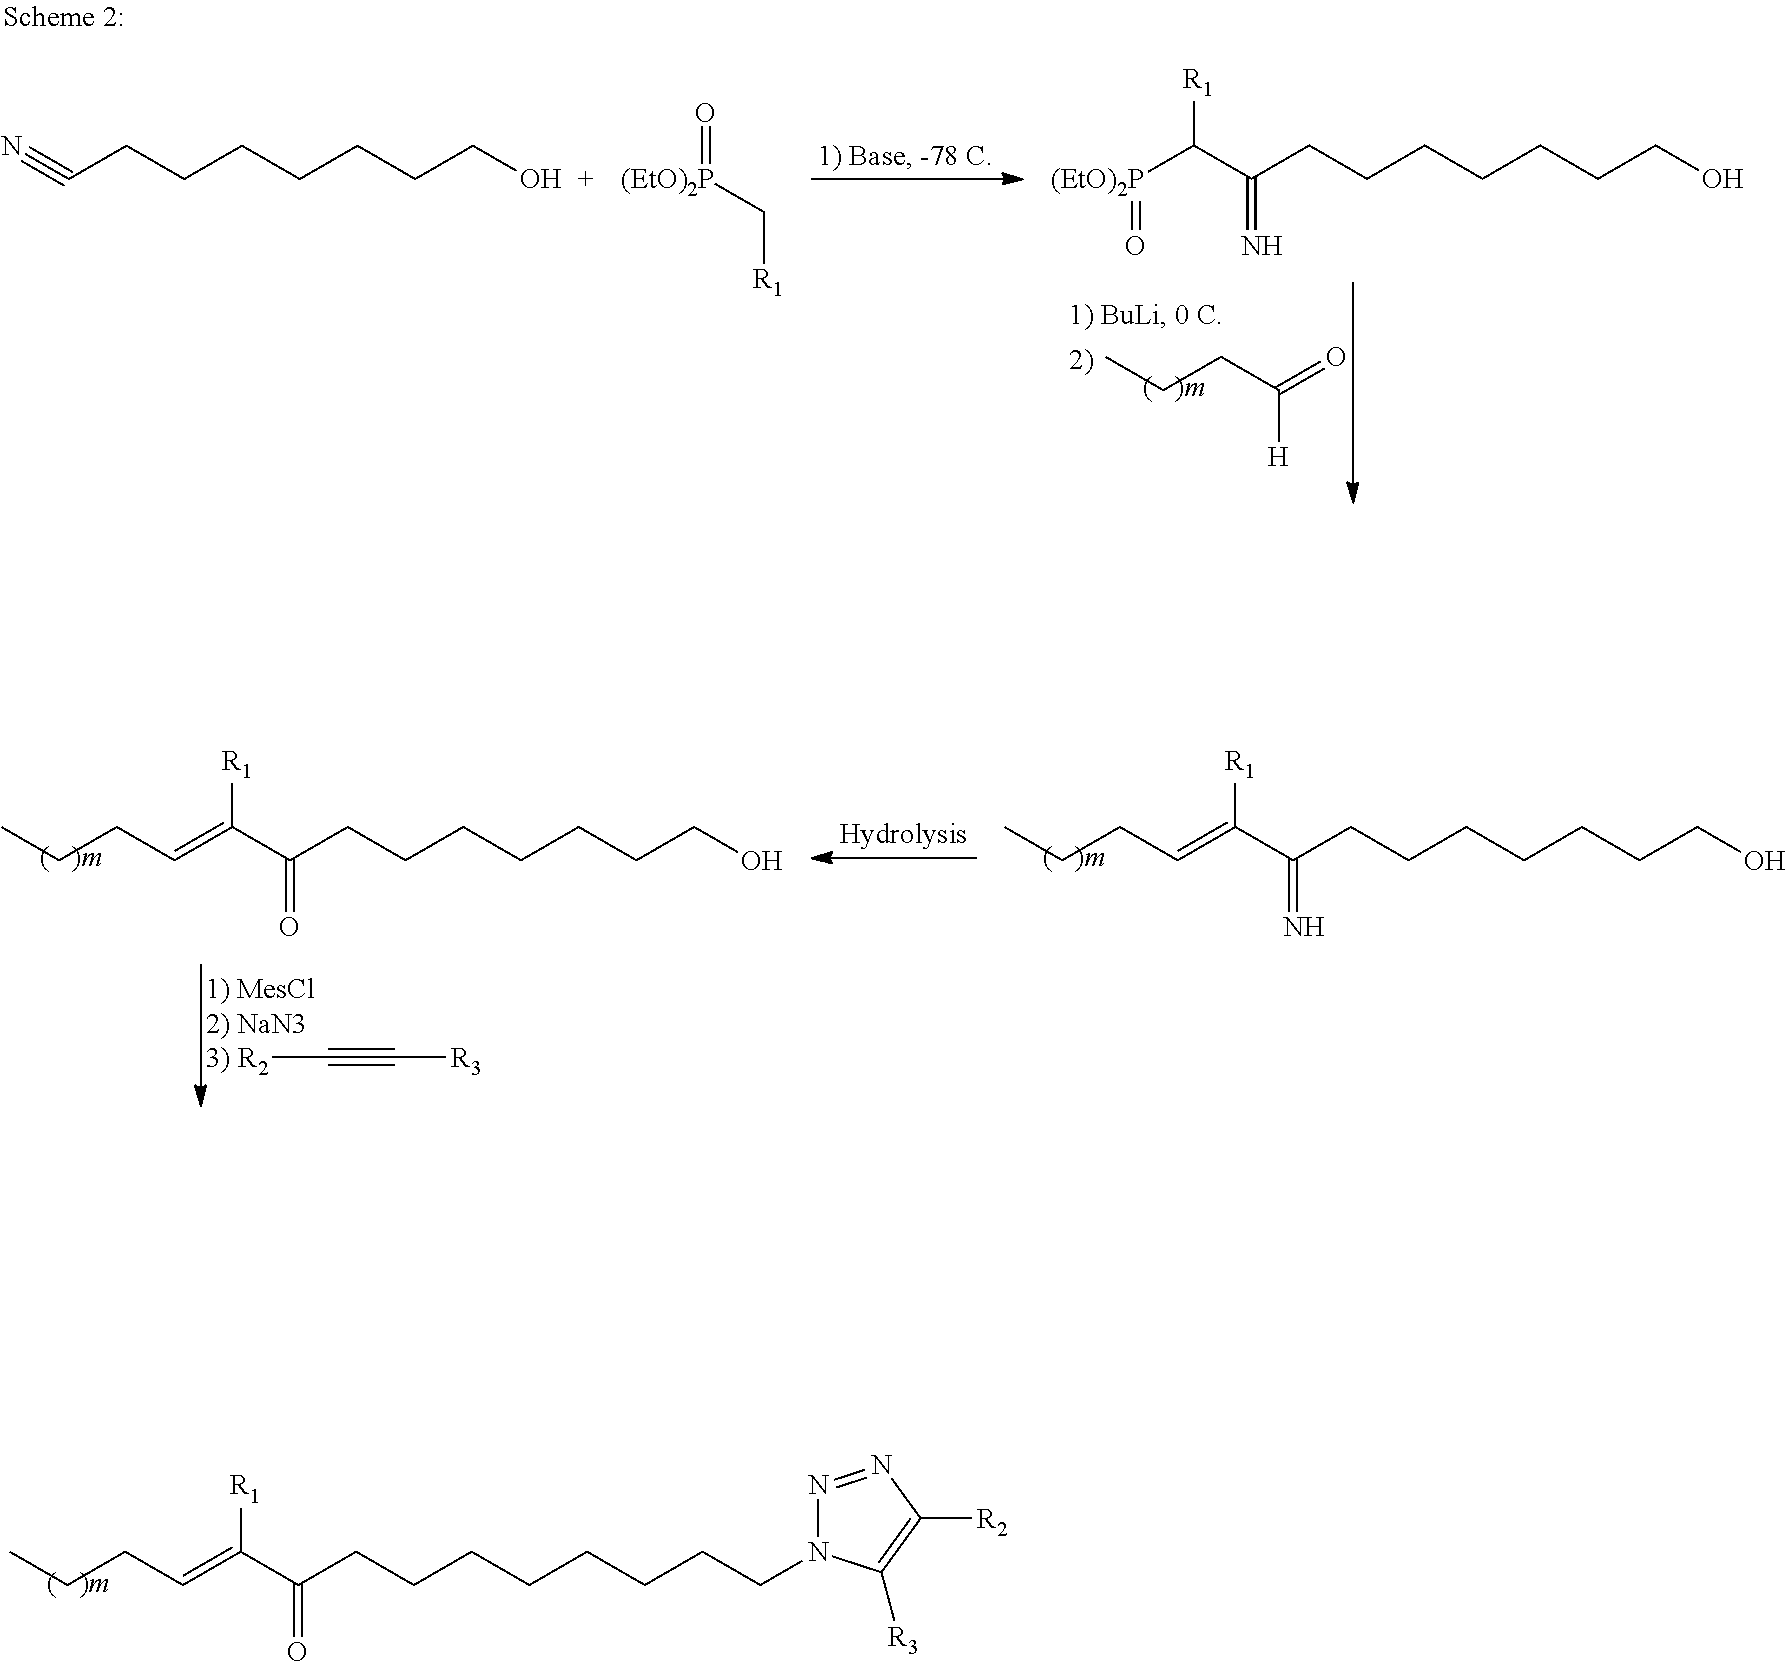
CCCC=C(C(CCCCCCCCN1N=NC([R2])=C1[R3])=O)[R1].CCCC=C(C(CCCCCCCO)=O)[R1].CCCC=C(C(CCCCCCCO)=N)[R1].[R2]C#C[R3].CCCC(=O)[H].N#CCCCCCCCO.O=[(EtO)2P]C[R1].[(EtO)2P](C(C(CCCCCCCO)=N)[R1])=O
